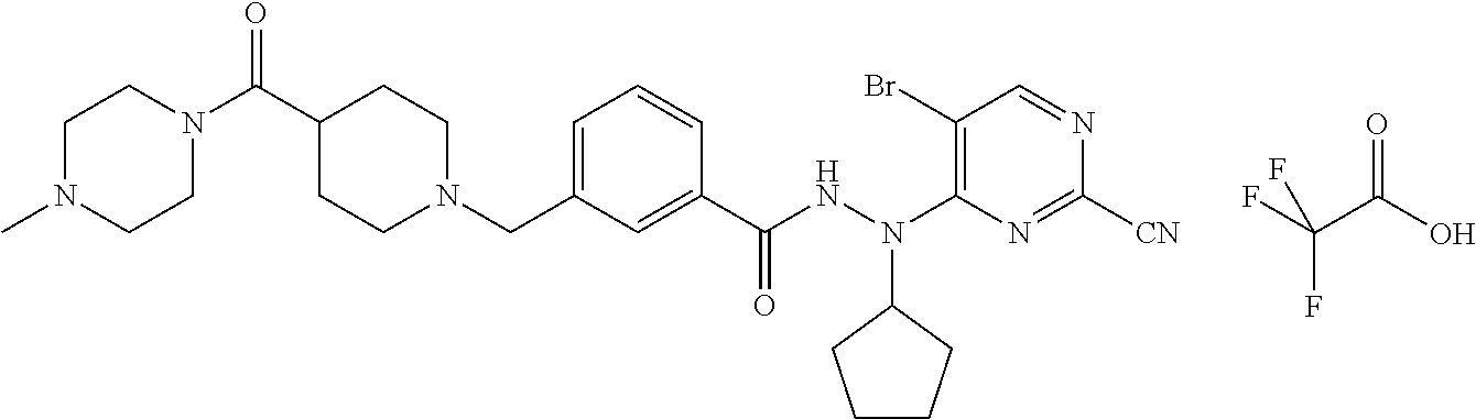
FC(C(O)=O)(F)F.C1CN(CC2=CC=CC(C(NN(C3=C(Br)C=NC([CN])=N3)C3CCCC3)=O)=C2)CCC1C(N1CCN(C)CC1)=O
